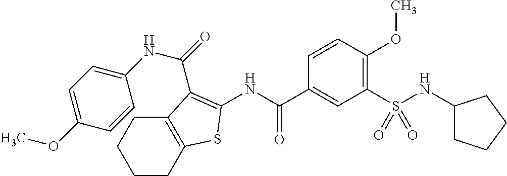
C1CC2=C(CC1)C(C(=O)NC1=CC=C(OC)C=C1)=C(NC(C1=CC(S(NC3CCCC3)(=O)=O)=C(OC)C=C1)=O)S2
